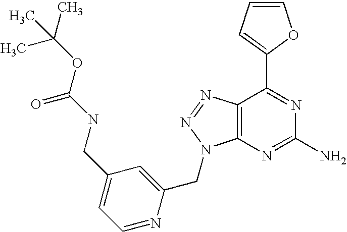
C1=CC=C(C2=NC(N)=NC3=C2N=NN3CC2=CC(CNC(OC(C)(C)C)=O)=CC=N2)O1
